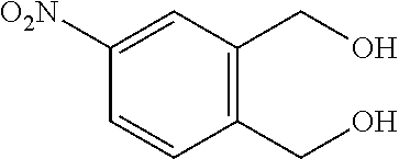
C1=CC(CO)=C(CO)C=C1[O2N]
